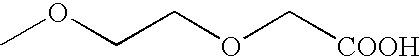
COCCOC[COOH]
